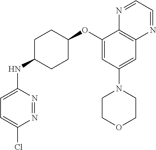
N1=NC(NC2CCC(OC3=CC(N4CCOCC4)=CC4=C3N=CC=N4)CC2)=CC=C1Cl
